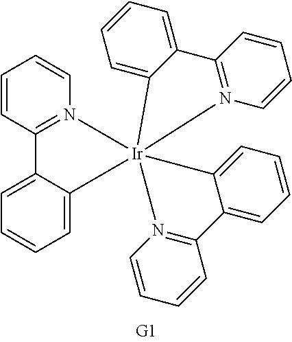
C1=CC2=N(C=C1)[Ir]13(C4=CC=CC=C24)(N2=C(C=CC=C2)C2=CC=CC=C21)N1=C(C=CC=C1)C1=CC=CC=C13
